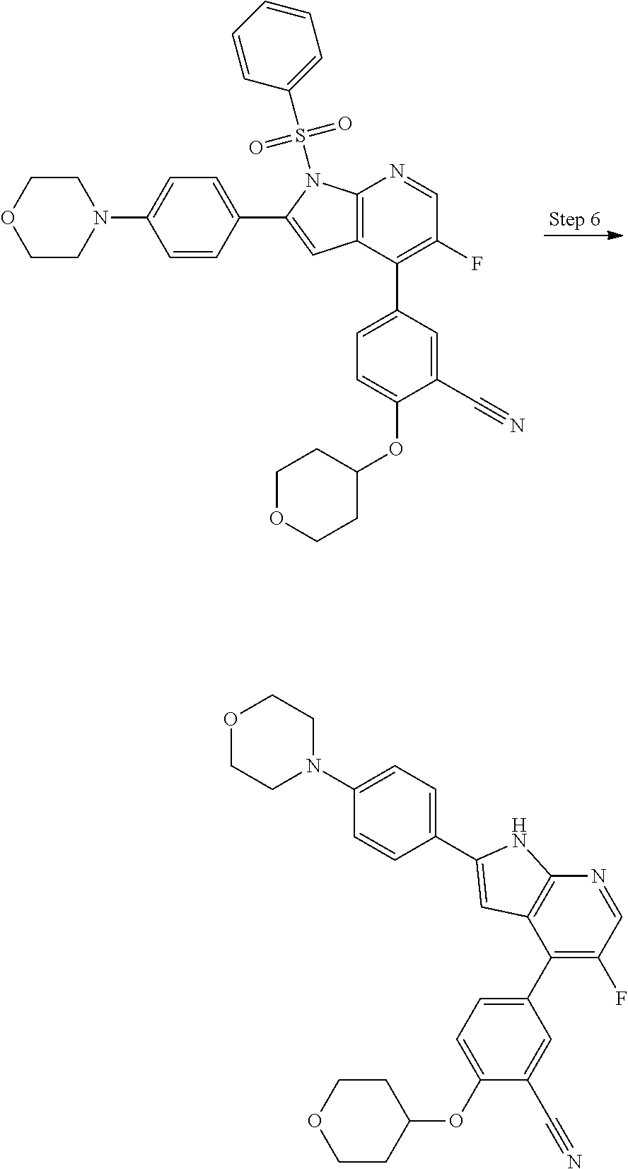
C12=C(C(C3=CC=C(OC4CCOCC4)C(C#N)=C3)=C(F)C=N1)C=C(C1=CC=C(N3CCOCC3)C=C1)N2S(=O)(=O)C1=CC=CC=C1.C1(C2=CC=C(OC3CCOCC3)C(C#N)=C2)=C(F)C=NC2=C1C=C(C1=CC=C(N3CCOCC3)C=C1)N2
